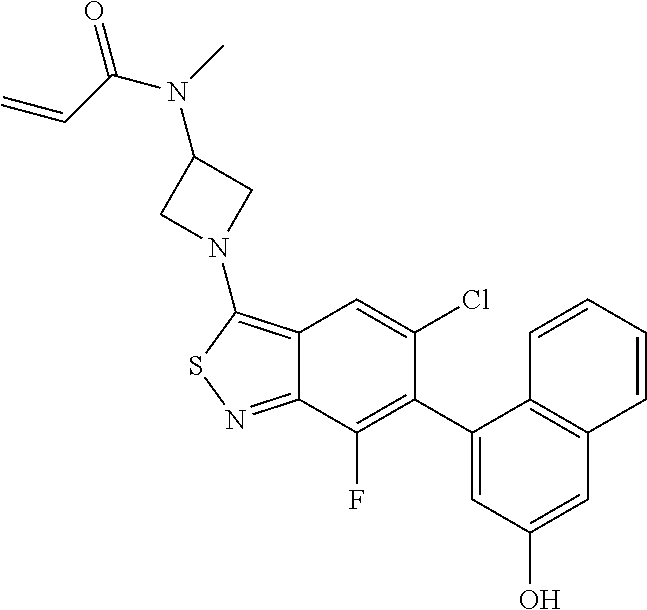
C12=C(N3CC(N(C(C=C)=O)C)C3)SN=C1C(F)=C(C1=CC(O)=CC3=C1C=CC=C3)C(Cl)=C2
